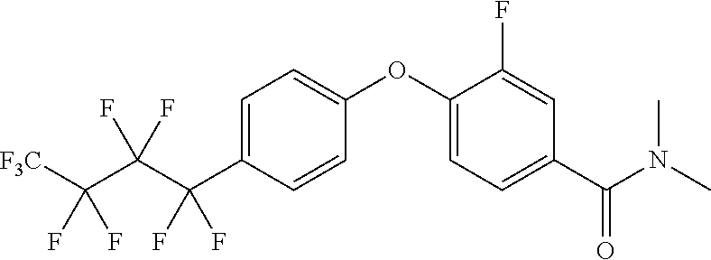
C1=C(C(C(C([F3C])(F)F)(F)F)(F)F)C=CC(OC2=CC=C(C(N(C)C)=O)C=C2F)=C1
